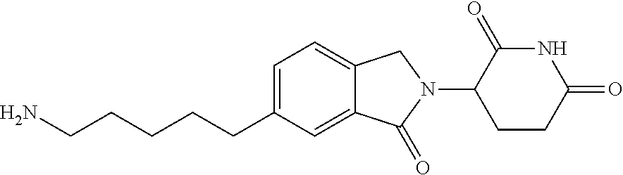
N1C(=O)C(N2CC3=CC=C(CCCCCN)C=C3C2=O)CCC1=O
